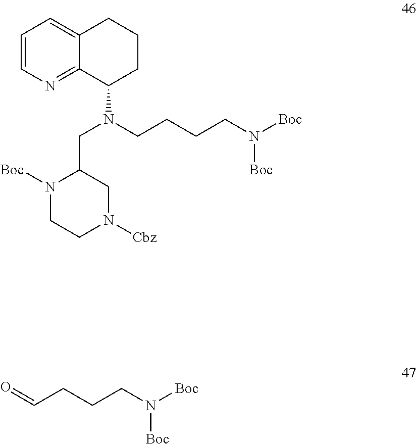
C1=CN=C2C(=C1)CCCC2N(CC1CN([Cbz])CCN1[Boc])CCCCN([Boc])[Boc].O=CCCCN([Boc])[Boc]
